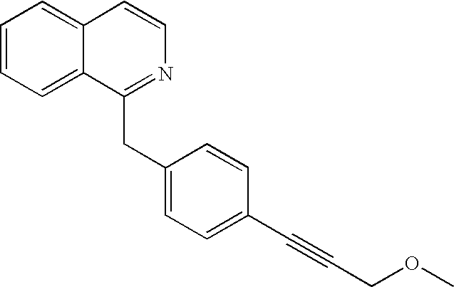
C1=CC=C2C(=C1)C=CN=C2CC1=CC=C(C#CCOC)C=C1
